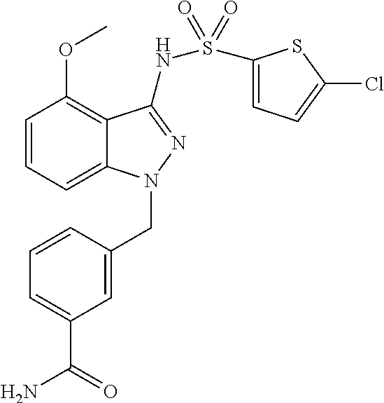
C1=CC=C2C(=C1OC)C(NS(=O)(=O)C1=CC=C(Cl)S1)=NN2CC1=CC(C(=O)N)=CC=C1
